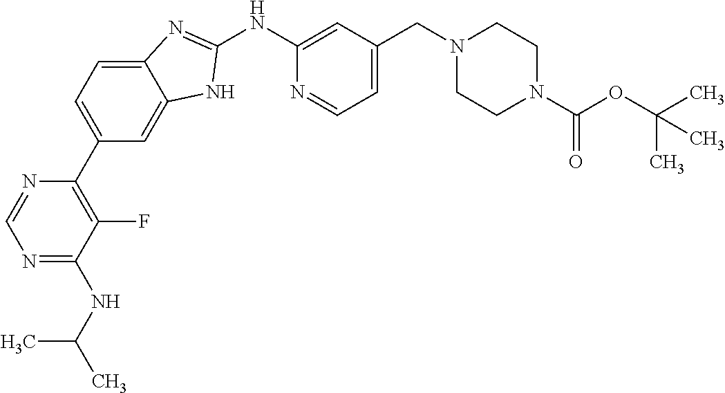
C1=C2C(=CC(C3=C(F)C(NC(C)C)=NC=N3)=C1)NC(NC1=CC(CN3CCN(C(OC(C)(C)C)=O)CC3)=CC=N1)=N2
